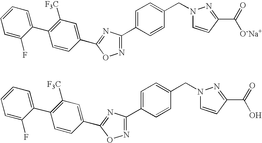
C1=C(C2=NOC(C3=CC([F3C])=C(C4=CC=CC=C4F)C=C3)=N2)C=CC(CN2C=CC(C(=O)[O-Na+])=N2)=C1.C1=C(C2=NOC(C3=CC([F3C])=C(C4=CC=CC=C4F)C=C3)=N2)C=CC(CN2C=CC(C(=O)O)=N2)=C1
